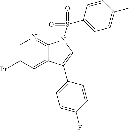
C1=C(Br)C=C2C(=N1)N(S(C1=CC=C(C)C=C1)(=O)=O)C=C2C1=CC=C(F)C=C1
